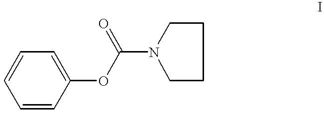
C1=CC(OC(N2CCCC2)=O)=CC=C1
